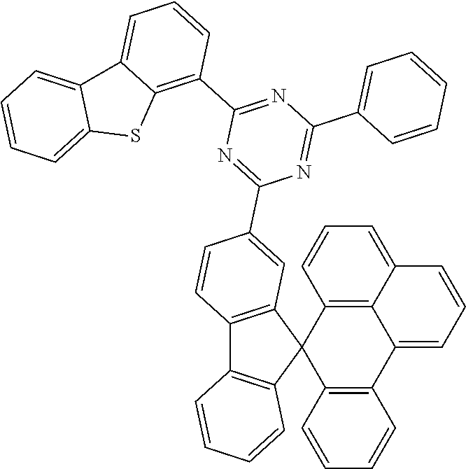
C12=C3C(=CC=C1)C=CC=C3C1=C(C23C2=C(C4=C3C=CC=C4)C=CC(C3=NC(C4=C5C(=CC=C4)C4=CC=CC=C4S5)=NC(C4=CC=CC=C4)=N3)=C2)C=CC=C1
